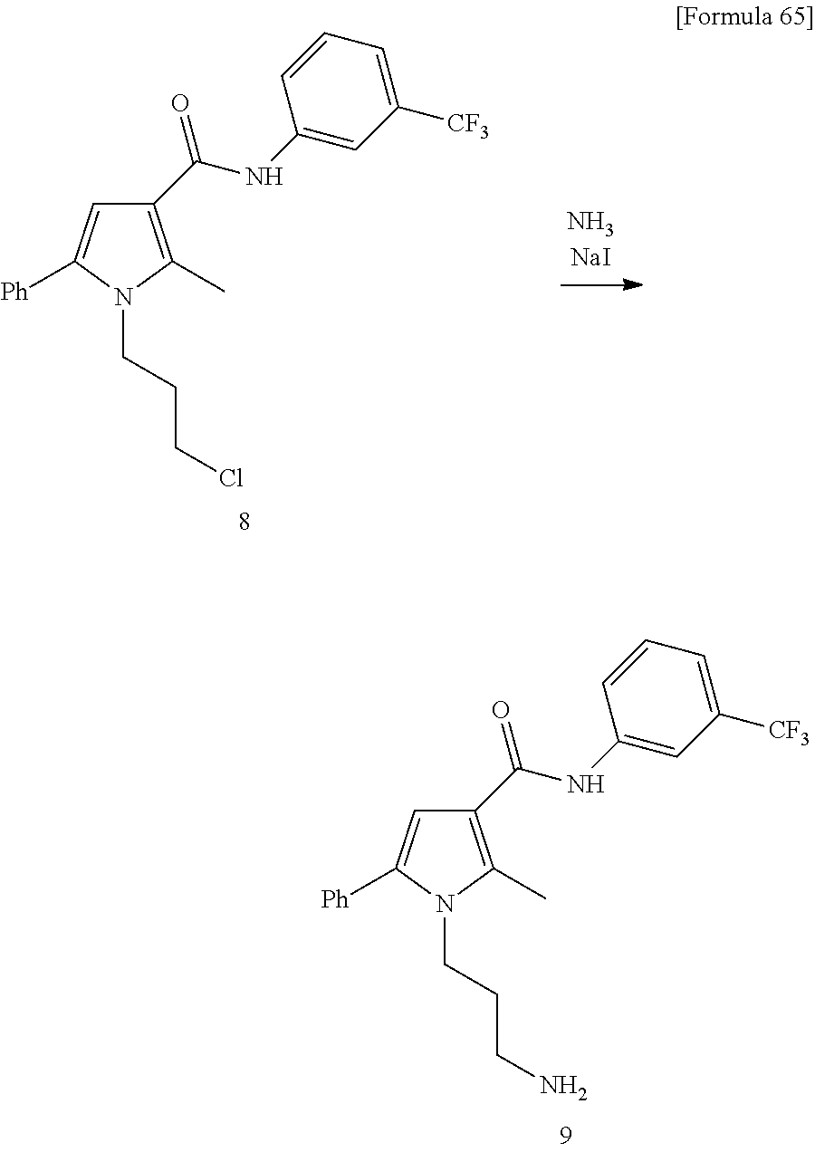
C1(C(NC2=CC([CF3])=CC=C2)=O)=C(C)N(CCCN)C([Ph])=C1.C1(C(NC2=CC([CF3])=CC=C2)=O)=C(C)N(CCCCl)C([Ph])=C1
